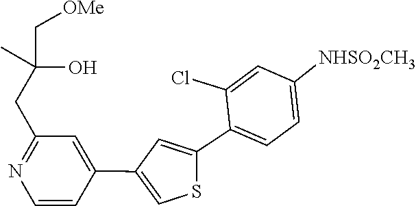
C1=C(C2=CSC(C3=CC=C([NHSO2CH3])C=C3Cl)=C2)C=CN=C1CC(C)(C[OMe])O
